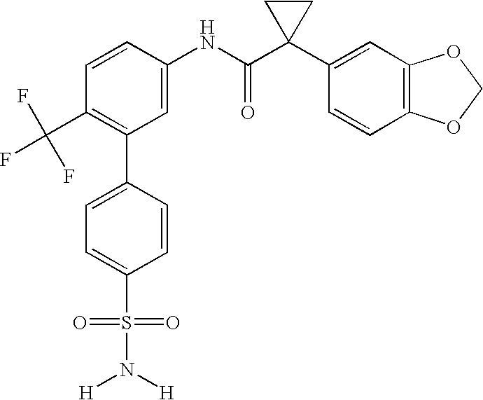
C1(NC(C2(C3=CC4=C(C=C3)OCO4)CC2)=O)=CC(C2=CC=C(S(N([H])[H])(=O)=O)C=C2)=C(C(F)(F)F)C=C1
